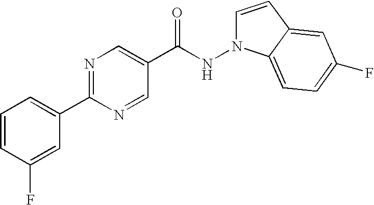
C1=CC(F)=CC(C2=NC=C(C(NN3C=CC4=CC(F)=CC=C34)=O)C=N2)=C1
